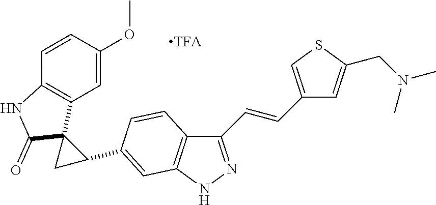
C1(=O)C2(C3=C(C=CC(OC)=C3)N1)CC2C1=CC2=C(C(C=CC3=CSC(CN(C)C)=C3)=NN2)C=C1
